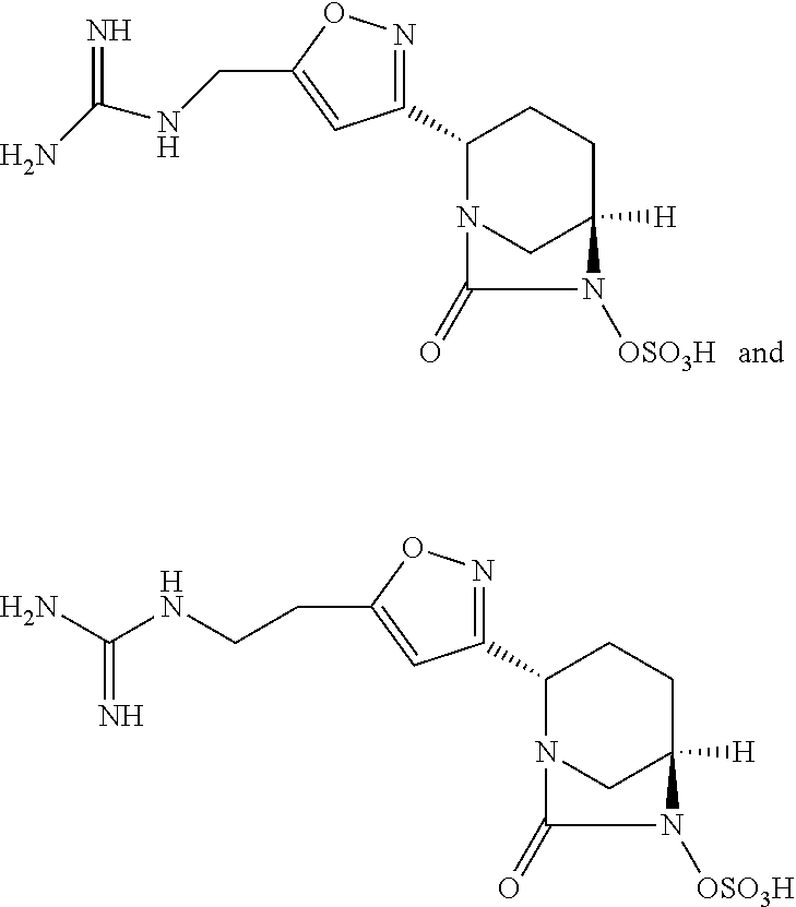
C1(C2N3CC([H])(CC2)N([OSO3H])C3=O)=NOC(CNC(N)=N)=C1.C1(C2N3CC([H])(CC2)N([OSO3H])C3=O)=NOC(CCNC(=N)N)=C1
